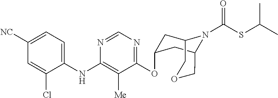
C1=C([NC])C=C(Cl)C(NC2=C([Me])C(OC3CC4N(C(=O)SC(C)C)C(COC4)C3)=NC=N2)=C1
